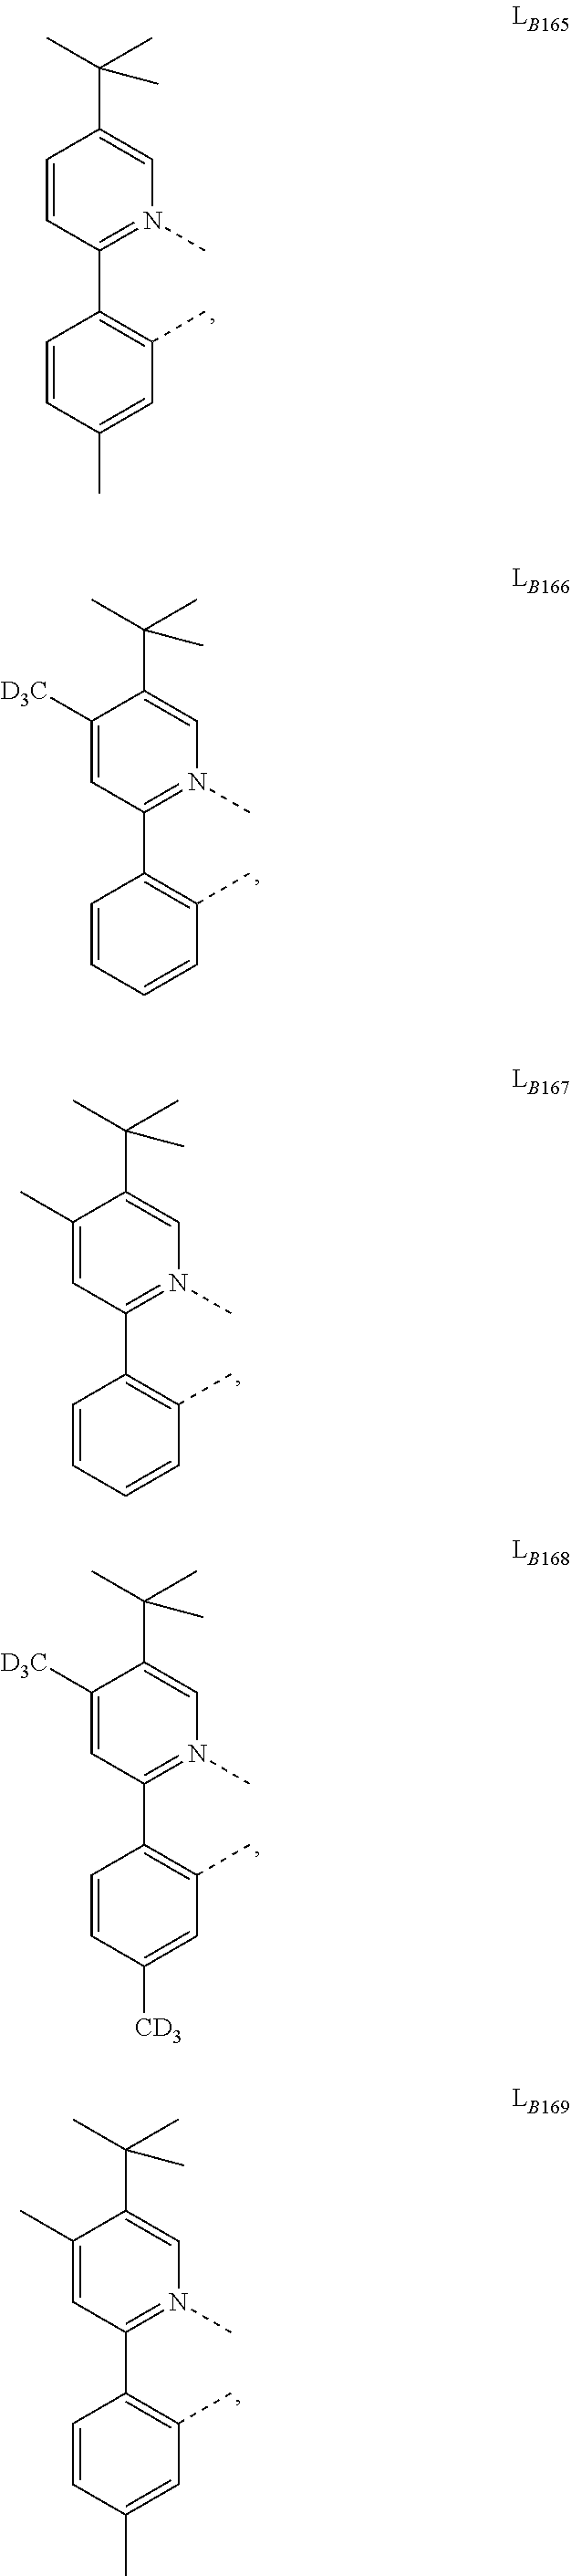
C1(C(C)(C)C)=CN(C)=C(C2=C(C)C=C(C)C=C2)C=C1.C1(C(C)(C)C)=CN(C)=C(C2=C(C)C=CC=C2)C=C1[D3C].C1(C(C)(C)C)=CN(C)=C(C2=C(C)C=CC=C2)C=C1C.C1(C(C)(C)C)=CN(C)=C(C2=C(C)C=C([CD3])C=C2)C=C1[D3C].C1(C(C)(C)C)=CN(C)=C(C2=C(C)C=C(C)C=C2)C=C1C
